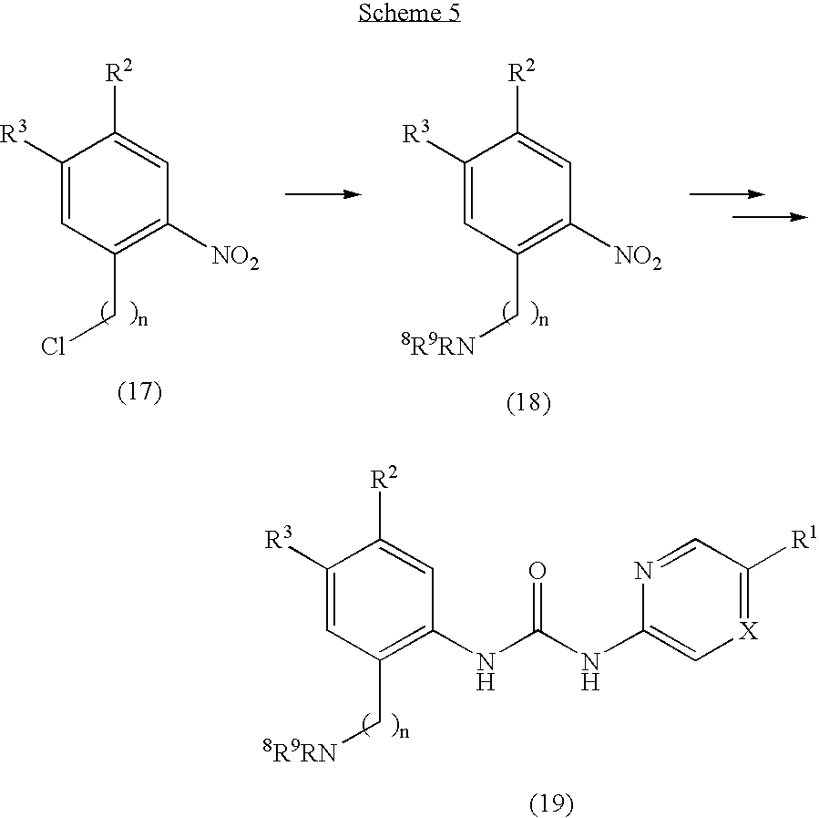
C1([R3])=CC(CCl)=C([NO2])C=C1[R2].C1([R3])=CC(C[8R9RN])=C([NO2])C=C1[R2].C1([R3])=CC(C[8R9RN])=C(NC(NC2=C[X]=C([R1])C=N2)=O)C=C1[R2]
